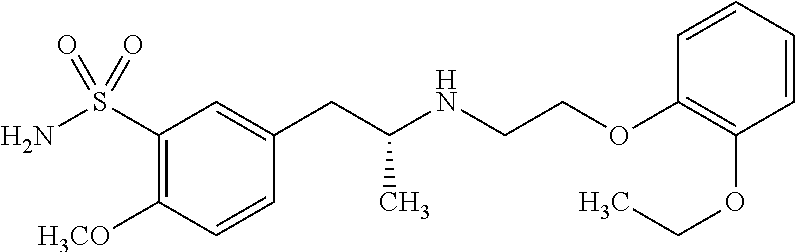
C1=CC=CC(OCC)=C1OCCNC(C)CC1=CC(S(N)(=O)=O)=C([H3CO])C=C1
